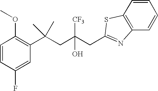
C1(F)=CC(C(CC(CC2=NC3=C(S2)C=CC=C3)(O)[CF3])(C)C)=C(OC)C=C1
